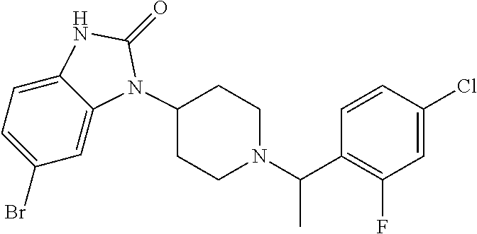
C1=C(Br)C=C2C(=C1)NC(=O)N2C1CCN(C(C2=C(F)C=C(Cl)C=C2)C)CC1
